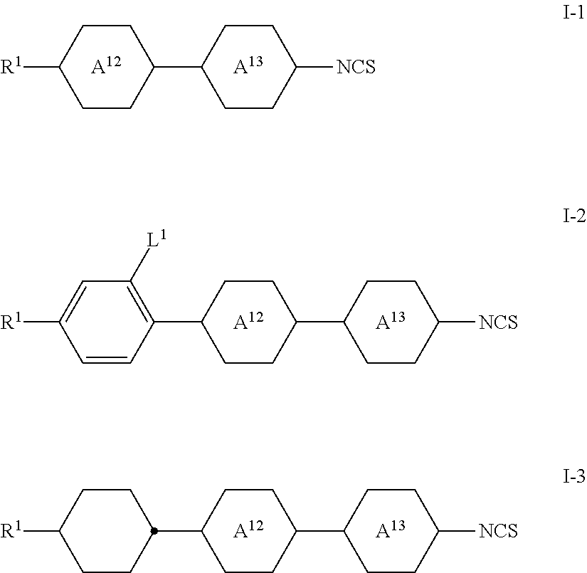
[A12].C1CC(C2CCC([NCS])CC2)CCC1[R1].[A13].[A12].C1CC(C2CCC([NCS])CC2)CCC1C1=C([L1])C=C([R1])C=C1.[A13].[A12].C1CC(C2CCC([NCS])CC2)CCC1C1CCC([R1])CC1.[A13]
